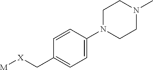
[M][X]CC1=CC=C(N2CCN(C)CC2)C=C1
